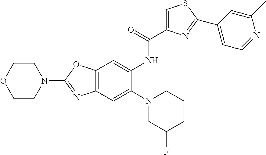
C12=C(OC(N3CCOCC3)=N1)C=C(NC(=O)C1=CSC(C3=CC=NC(C)=C3)=N1)C(N1CC(F)CCC1)=C2
